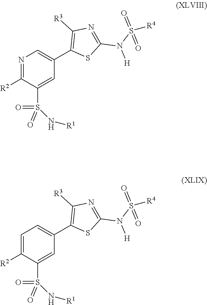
N1=C([R2])C(S(=O)(N[R1])=O)=CC(C2=C([R3])N=C(N(S(=O)(=O)[R4])[H])S2)=C1.C1=C([R2])C(S(=O)(N[R1])=O)=CC(C2=C([R3])N=C(N(S(=O)(=O)[R4])[H])S2)=C1
